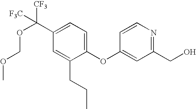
C1(OC2=CC(CO)=NC=C2)=CC=C(C(OCOC)([CF3])[F3C])C=C1CCC
